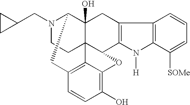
N1(CC2CC2)CCC23C4(O)C1CC1=C2C(=C(O)C=C1)OC3C1=C(C4)C2=C(N1[H])C([SOMe])=CC=C2
